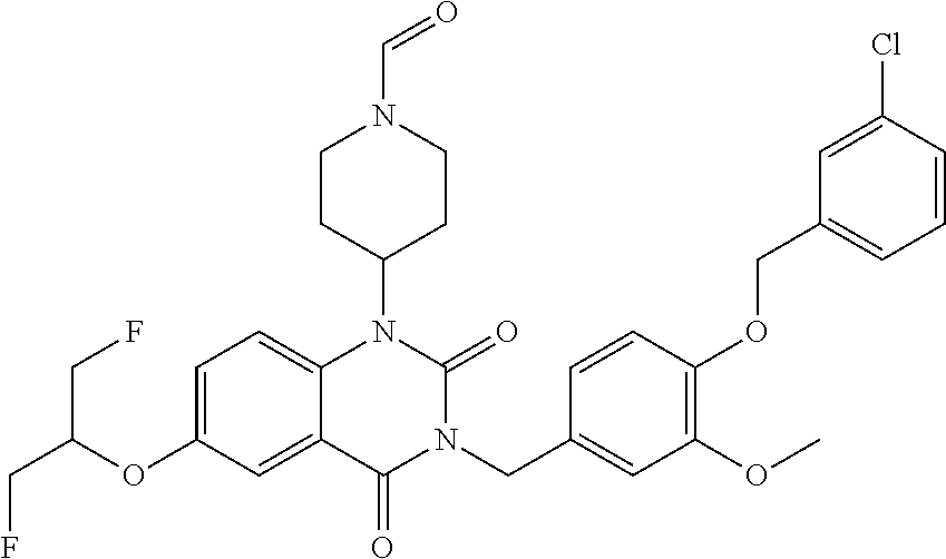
C1=C(OC(CF)CF)C=C2C(=C1)N(C1CCN(C=O)CC1)C(=O)N(CC1=CC(OC)=C(OCC3=CC=CC(Cl)=C3)C=C1)C2=O
